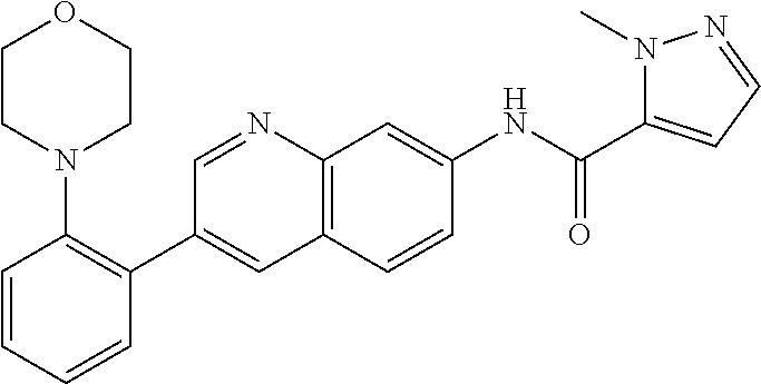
C1=CC=CC(C2=CC3=C(N=C2)C=C(NC(C2=CC=NN2C)=O)C=C3)=C1N1CCOCC1
